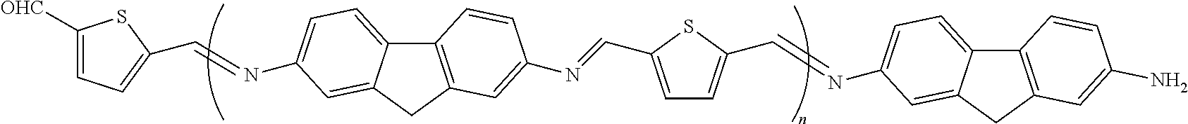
C1=C(C=NC2=CC3=C(C4=CC=C(N=CC5=CC=C([OHC])S5)C=C4C3)C=C2)SC(C=NC2=CC=C3C4=C(CC3=C2)C=C(N)C=C4)=C1
